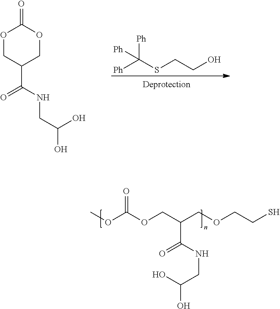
[Ph]C(SCCO)([Ph])[Ph].O1CC(C(=O)NCC(O)O)COC1=O.O(C(OCC(COCCS)C(NCC(O)O)=O)=O)C
